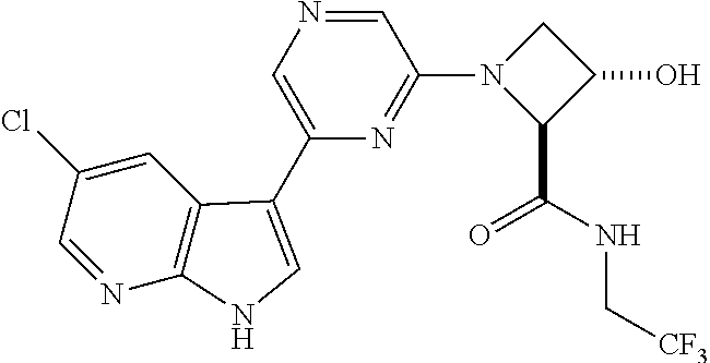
C1=NC2=C(C=C1Cl)C(C1=CN=CC(N3C(C(NC[CF3])=O)C(O)C3)=N1)=CN2
